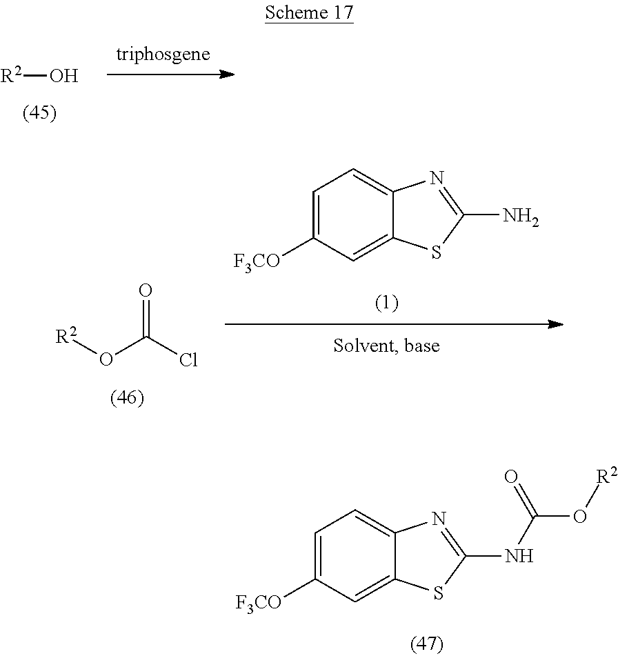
[triphosgene].[R2]O.C1=C([F3CO])C=C2C(=C1)N=C(N)S2.[R2]OC(Cl)=O.C1=C([F3CO])C=C2C(=C1)N=C(NC(O[R2])=O)S2
